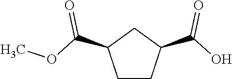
C1CC(C(O)=O)CC1C(OC)=O
